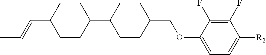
C1(C=CC)CCC(C2CCC(COC3=CC=C([R2])C(F)=C3F)CC2)CC1
